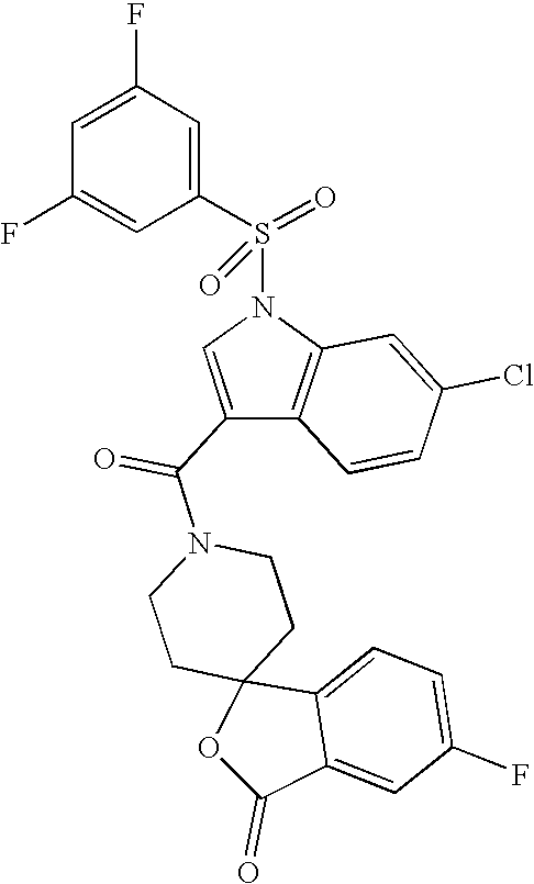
C1CN(C(C2=CN(S(C3=CC(F)=CC(F)=C3)(=O)=O)C3=C2C=CC(Cl)=C3)=O)CCC12C1=CC=C(F)C=C1C(=O)O2
